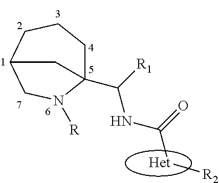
C12(C([R1])NC([Het][R2])=O)CCCC(CN1[R])C2
